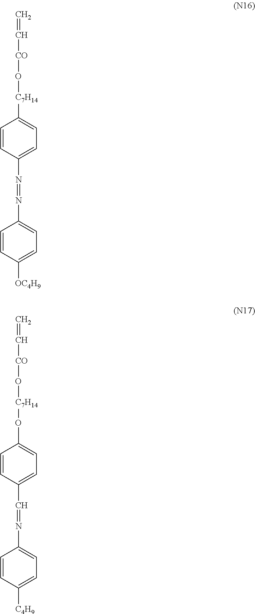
C=C[CO]O[C7H14]C1=CC=C(N=NC2=CC=C([OC4H9])C=C2)C=C1.C=C[CO]O[C7H14]OC1=CC=C(C=NC2=CC=C([C4H9])C=C2)C=C1
